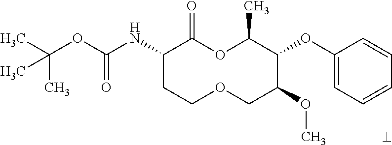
C1(NC(OC(C)(C)C)=O)CCOCC(OC)C(OC2=CC=CC=C2)C(C)OC1=O
